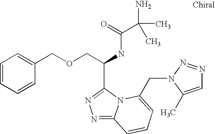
C1=CC=CC(COCC(NC(=O)C(N)(C)C)C2=NN=C3N2C(CN2N=NC=C2C)=CC=C3)=C1
